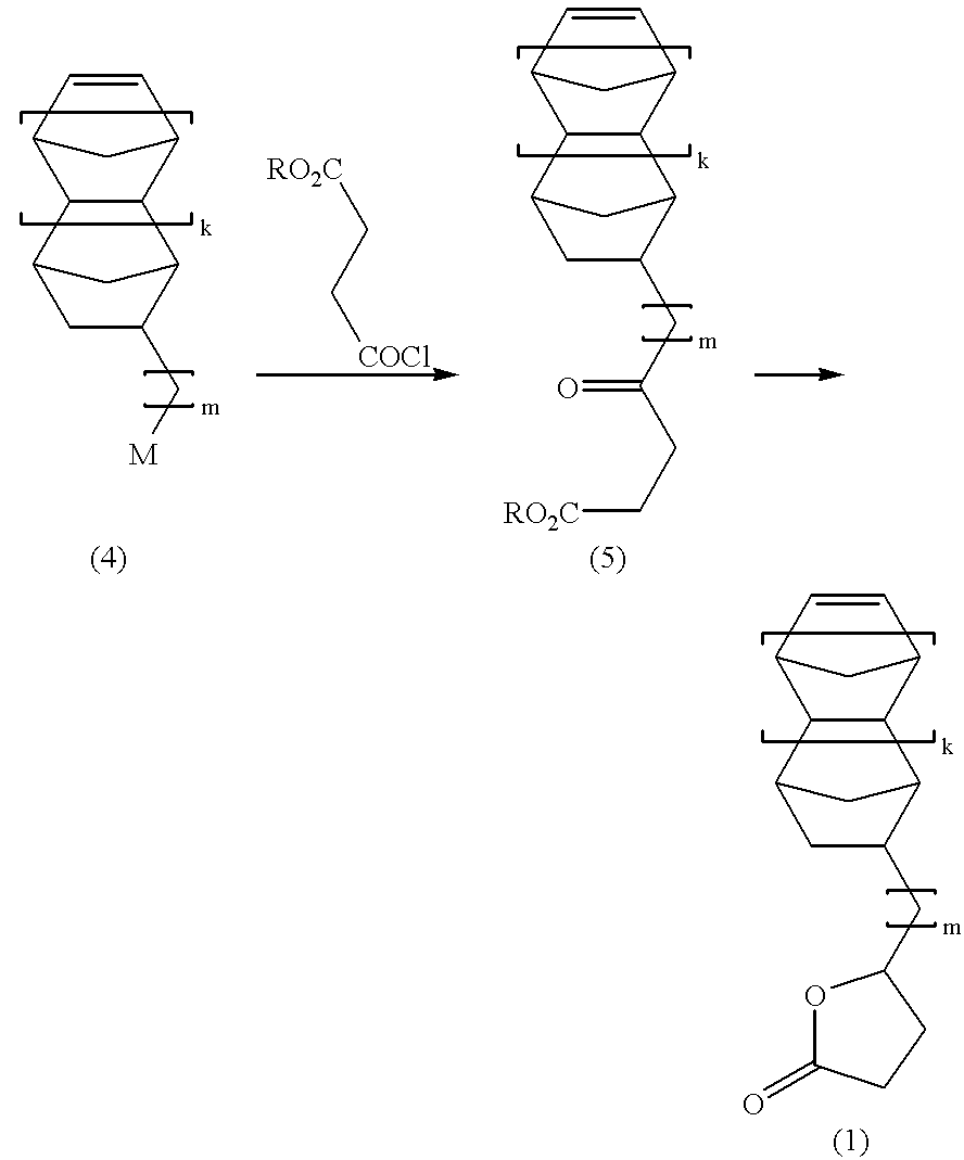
C12C(C3C=CC1C3)C1C(CC3OC(=O)CC3)CC2C1.C12C(C3C=CC1C3)C1C(C[M])CC2C1.[RO2C]CC[COCl].C12C(C3C=CC1C3)C1C(CC(CC[RO2C])=O)CC2C1
